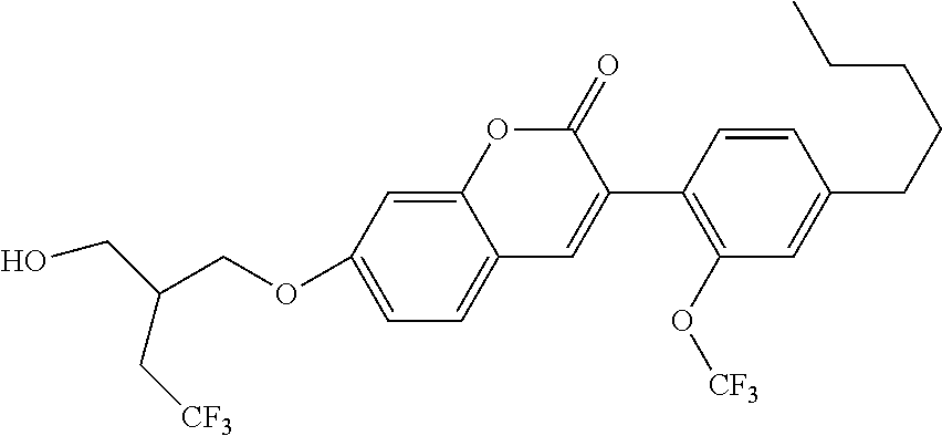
C12=CC(OCC(CO)C[CF3])=CC=C1C=C(C1=C(O[CF3])C=C(CCCCC)C=C1)C(=O)O2
